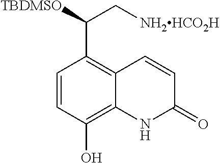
C1=CC(O)=C2C(=C1C([TBDMSO])C[NH2HCO2H])C=CC(=O)N2
